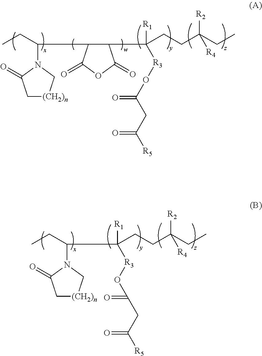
C1[(CH2)n]CN(C(CC)C2C(C([R1])([R3]OC(CC([R5])=O)=O)CCC(CC)([R2])[R4])C(=O)OC2=O)C1=O.C1[(CH2)n]CN(C(CC)C([R1])([R3]OC(CC([R5])=O)=O)CCC(CC)([R2])[R4])C1=O
